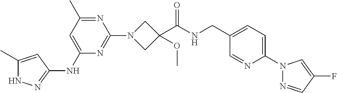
N1C(C)=CC(NC2=CC(C)=NC(N3CC(C(NCC4=CC=C(N5N=CC(F)=C5)N=C4)=O)(OC)C3)=N2)=N1
